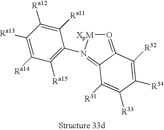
O1=C2C(=N(C3=C([Ra15])C([Ra14])=C([Ra13])C([Ra12])=C3[Ra11])[XpM]1)C([R31])=C([R33])C([R34])=C2[R32]
